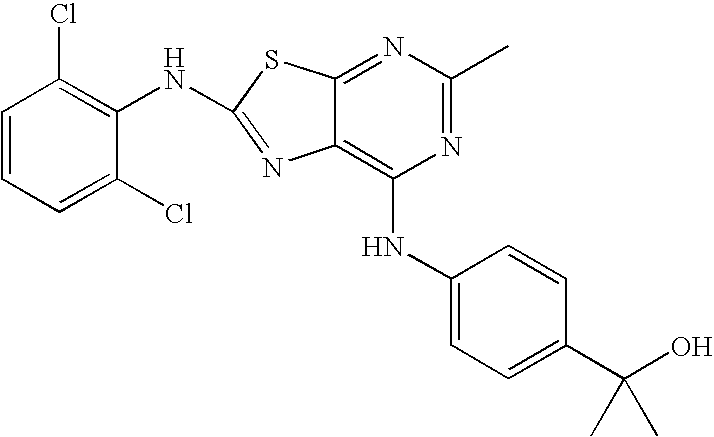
C1(NC2=C(Cl)C=CC=C2Cl)=NC2=C(NC3=CC=C(C(O)(C)C)C=C3)N=C(C)N=C2S1
